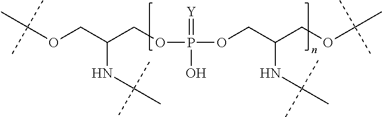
O(CC(COP(OCC(COC(C)(C)C)NC(C)(C)C)(=[Y])O)NC(C)(C)C)C(C)(C)C
